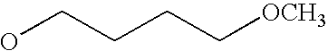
C(CCC[OCH3])O
